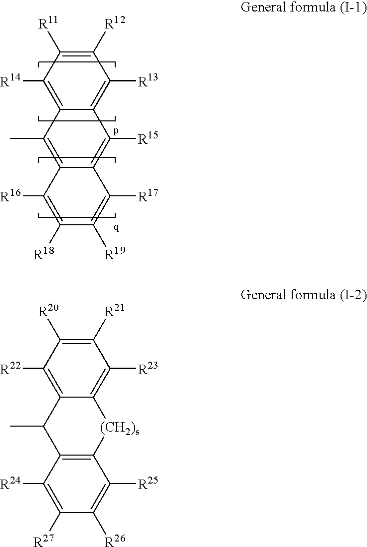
C1([R12])=C([R11])C([R14])=C2C(=C1[R13])C([R15])=C1C(=C2C)C([R16])=C([R18])C([R19])=C1[R17].C1([R21])=C([R20])C([R22])=C2C(=C1[R23])[(CH2)s]C1=C(C2C)C([R24])=C([R27])C([R26])=C1[R25]
